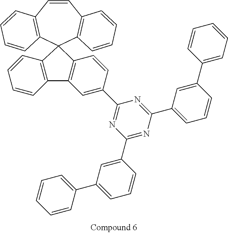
C1=CC2=C(C=CC=C2)C2(C3=C1C=CC=C3)C1=C(C3=C2C=CC=C3)C=C(C2=NC(C3=CC(C4=CC=CC=C4)=CC=C3)=NC(C3=CC=CC(C4=CC=CC=C4)=C3)=N2)C=C1
